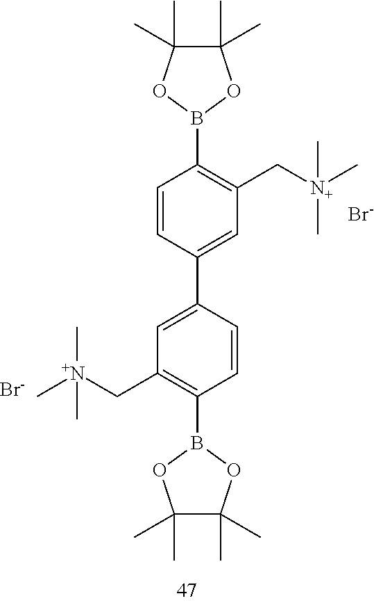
C1=CC(C2=CC(C[N+](C)(C)C)=C(B3OC(C)(C)C(C)(C)O3)C=C2)=CC(C[N+](C)(C)C)=C1B1OC(C)(C)C(C)(C)O1.[Br-].[Br-]
